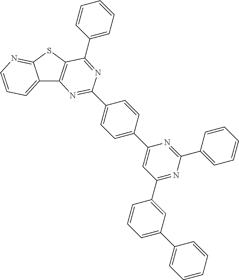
C1=C(C2=CC(C3=CC(C4=CC=CC=C4)=CC=C3)=NC(C3=CC=CC=C3)=N2)C=CC(C2=NC3=C(SC4=NC=CC=C34)C(C3=CC=CC=C3)=N2)=C1
